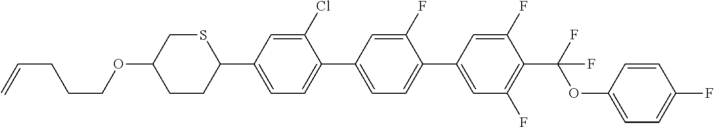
C=CCCCOC1CCC(C2=CC=C(C3=CC=C(C4=CC(F)=C(C(F)(OC5=CC=C(F)C=C5)F)C(F)=C4)C(F)=C3)C(Cl)=C2)SC1
